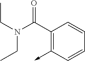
C1(C(N(CC)CC)=O)=C(->C)C=CC=C1
